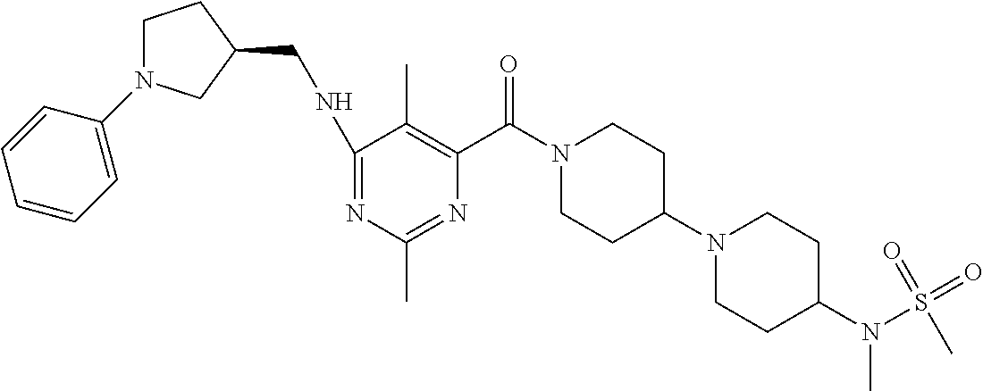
N1=C(NCC2CN(C3=CC=CC=C3)CC2)C(C)=C(C(=O)N2CCC(N3CCC(N(S(=O)(=O)C)C)CC3)CC2)N=C1C
